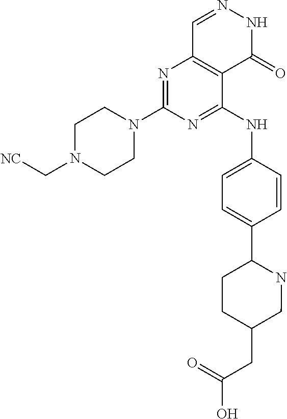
N1=C(N2CCN(C[NC])CC2)N=C(NC2=CC=C(C3CCC(CC(=O)O)CN3)C=C2)C2=C1C=NNC2=O
